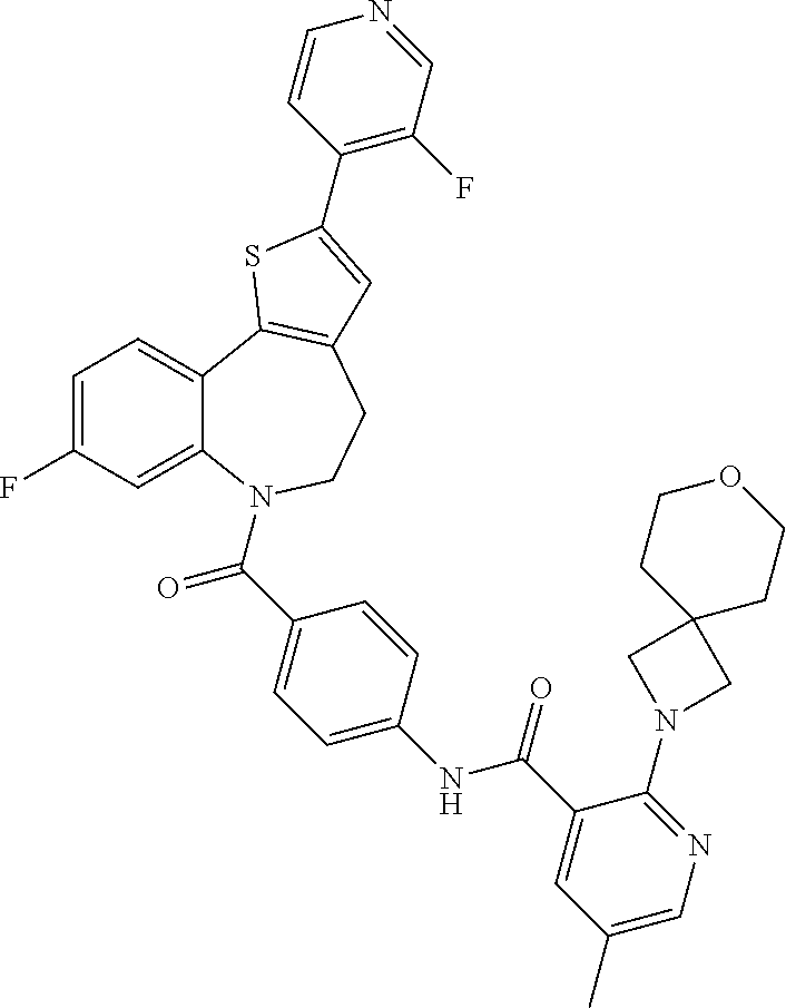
C1=C(F)C=C2C(=C1)C1=C(CCN2C(=O)C2=CC=C(NC(=O)C3=CC(C)=CN=C3N3CC4(C3)CCOCC4)C=C2)C=C(C2=C(F)C=NC=C2)S1
